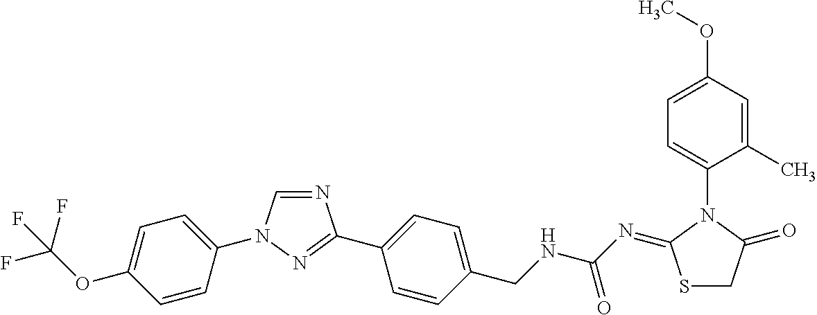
N1=CN(C2=CC=C(OC(F)(F)F)C=C2)N=C1C1=CC=C(CNC(N=C2SCC(=O)N2C2=CC=C(OC)C=C2C)=O)C=C1
